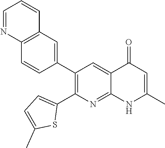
C12=C(C=C(C3=C(C4=CC=C(C)S4)N=C4C(=C3)C(=O)C=C(C)N4)C=C1)C=CC=N2
